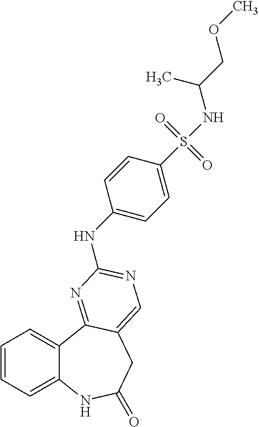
C1=CC=C2C(=C1)C1=NC(NC3=CC=C(S(=O)(=O)NC(COC)C)C=C3)=NC=C1CC(=O)N2
